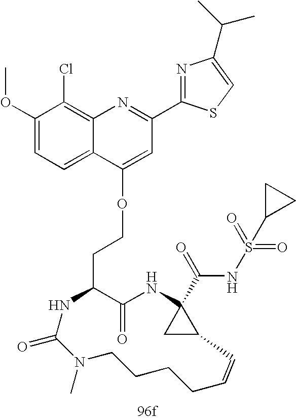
C1(=O)C(CCOC2=CC(C3=NC(C(C)C)=CS3)=NC3=C(Cl)C(OC)=CC=C32)NC(=O)N(C)CCCCC=CC2CC2(C(=O)NS(=O)(=O)C2CC2)N1
